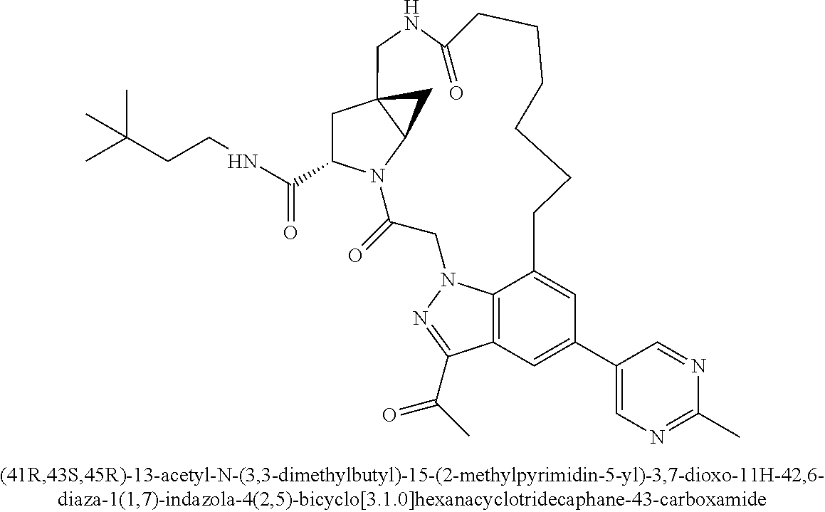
C1(C(=O)NCCC(C)(C)C)CC23C(N1C(=O)CN1C4=C(C(C(C)=O)=N1)C=C(C1=CN=C(C)N=C1)C=C4CCCCCCC(=O)NC2)C3
